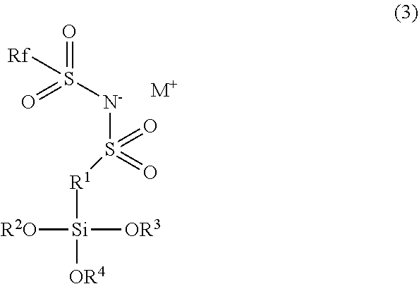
[N-](S([R1][Si]([R2O])([OR3])[OR4])(=O)=O)S(=O)(=O)[Rf].[M+]
